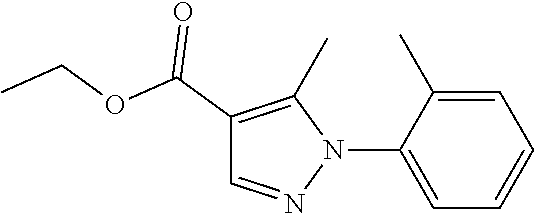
C1(C(OCC)=O)=C(C)N(C2=CC=CC=C2C)N=C1
